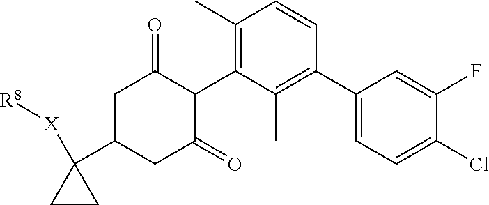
C1(C2=C(C)C(C3C(=O)CC(C4([X][R8])CC4)CC3=O)=C(C)C=C2)=CC=C(Cl)C(F)=C1
